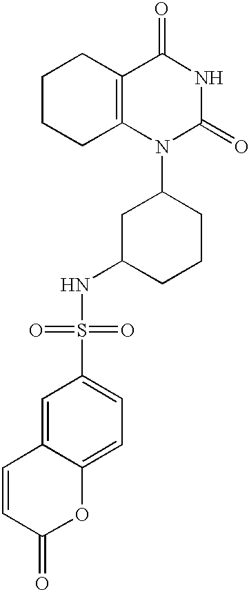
C1CCC2=C(C1)C(=O)NC(=O)N2C1CC(NS(=O)(=O)C2=CC=C3C(=C2)C=CC(=O)O3)CCC1
